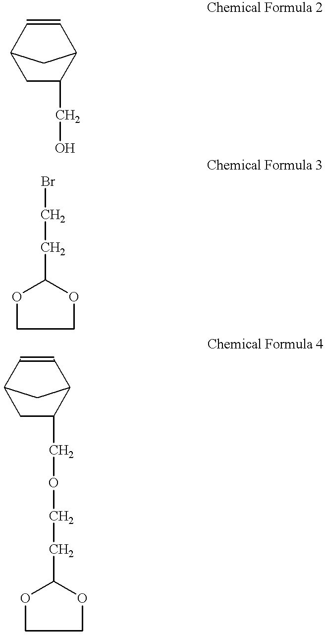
C1C(CO)C2C=CC1C2.O1CCOC1CCBr.O1CCOC1CCOCC1CC2C=CC1C2
